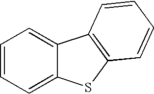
C1=CC=C2C(=C1)C1=C(S2)C=CC=C1
